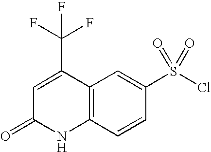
C1=C(C(F)(F)F)C2=C(NC1=O)C=CC(S(Cl)(=O)=O)=C2
